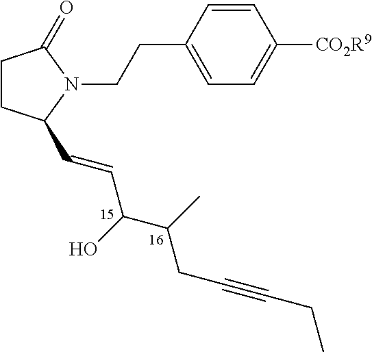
C1CC(C=CC(C(C)CC#CCC)O)N(CCC2=CC=C([CO2R9])C=C2)C1=O
